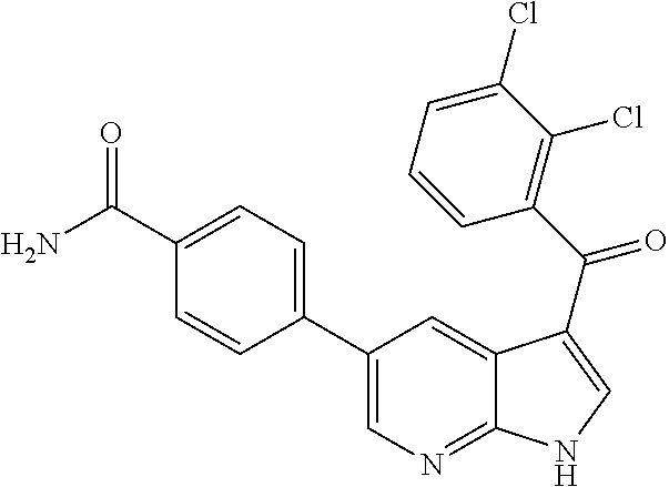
C1(C2=CN=C3C(=C2)C(C(C2=C(Cl)C(Cl)=CC=C2)=O)=CN3)=CC=C(C(N)=O)C=C1
